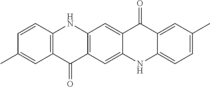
C1=CC2=C(C=C1C)C(=O)C1=C(N2)C=C2C(=C1)NC1=CC=C(C)C=C1C2=O
